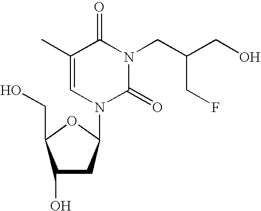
C1(O)CC(N2C(=O)N(CC(CO)CF)C(=O)C(C)=C2)OC1CO
